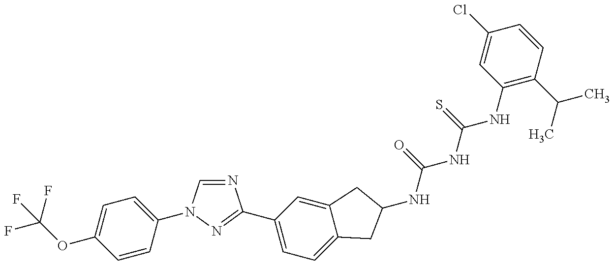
FC(OC1=CC=C(N2C=NC(C3=CC=C4C(=C3)CC(NC(NC(NC3=C(C(C)C)C=CC(Cl)=C3)=S)=O)C4)=N2)C=C1)(F)F
